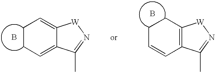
C1CC=C2C(=C1)[W]N=C2C.B.C1C=CC2=C(C1)[W]N=C2C.B
